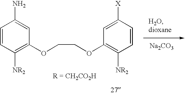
[Na2CO3].C1=CC([NR2])=C(OCCOC2=C([NR2])C=CC([X])=C2)C=C1N
